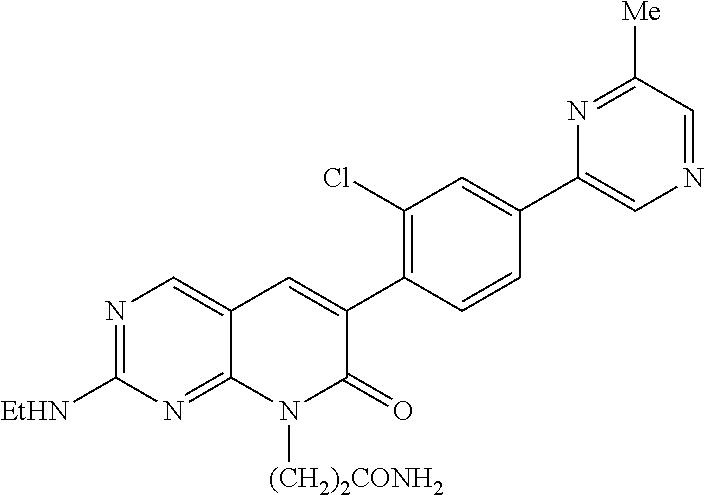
N1=C([EtHN])N=C2C(=C1)C=C(C1=C(Cl)C=C(C3=CN=CC([Me])=N3)C=C1)C(=O)N2[(CH2)2CONH2]
